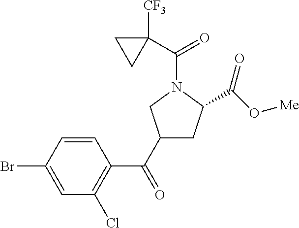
C1(C(C2=C(Cl)C=C(Br)C=C2)=O)CC(C(O[Me])=O)N(C(C2([CF3])CC2)=O)C1
